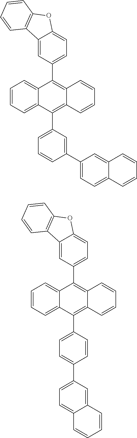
C1=CC=C2C(=C1)C(C1=CC=C3C(=C1)C1=C(O3)C=CC=C1)=C1C(=C2C2=CC=CC(C3=CC=C4C(=C3)C=CC=C4)=C2)C=CC=C1.C1=CC=C2C(=C1)C(C1=CC=C3C(=C1)C1=C(O3)C=CC=C1)=C1C(=C2C2=CC=C(C3=CC=C4C(=C3)C=CC=C4)C=C2)C=CC=C1
